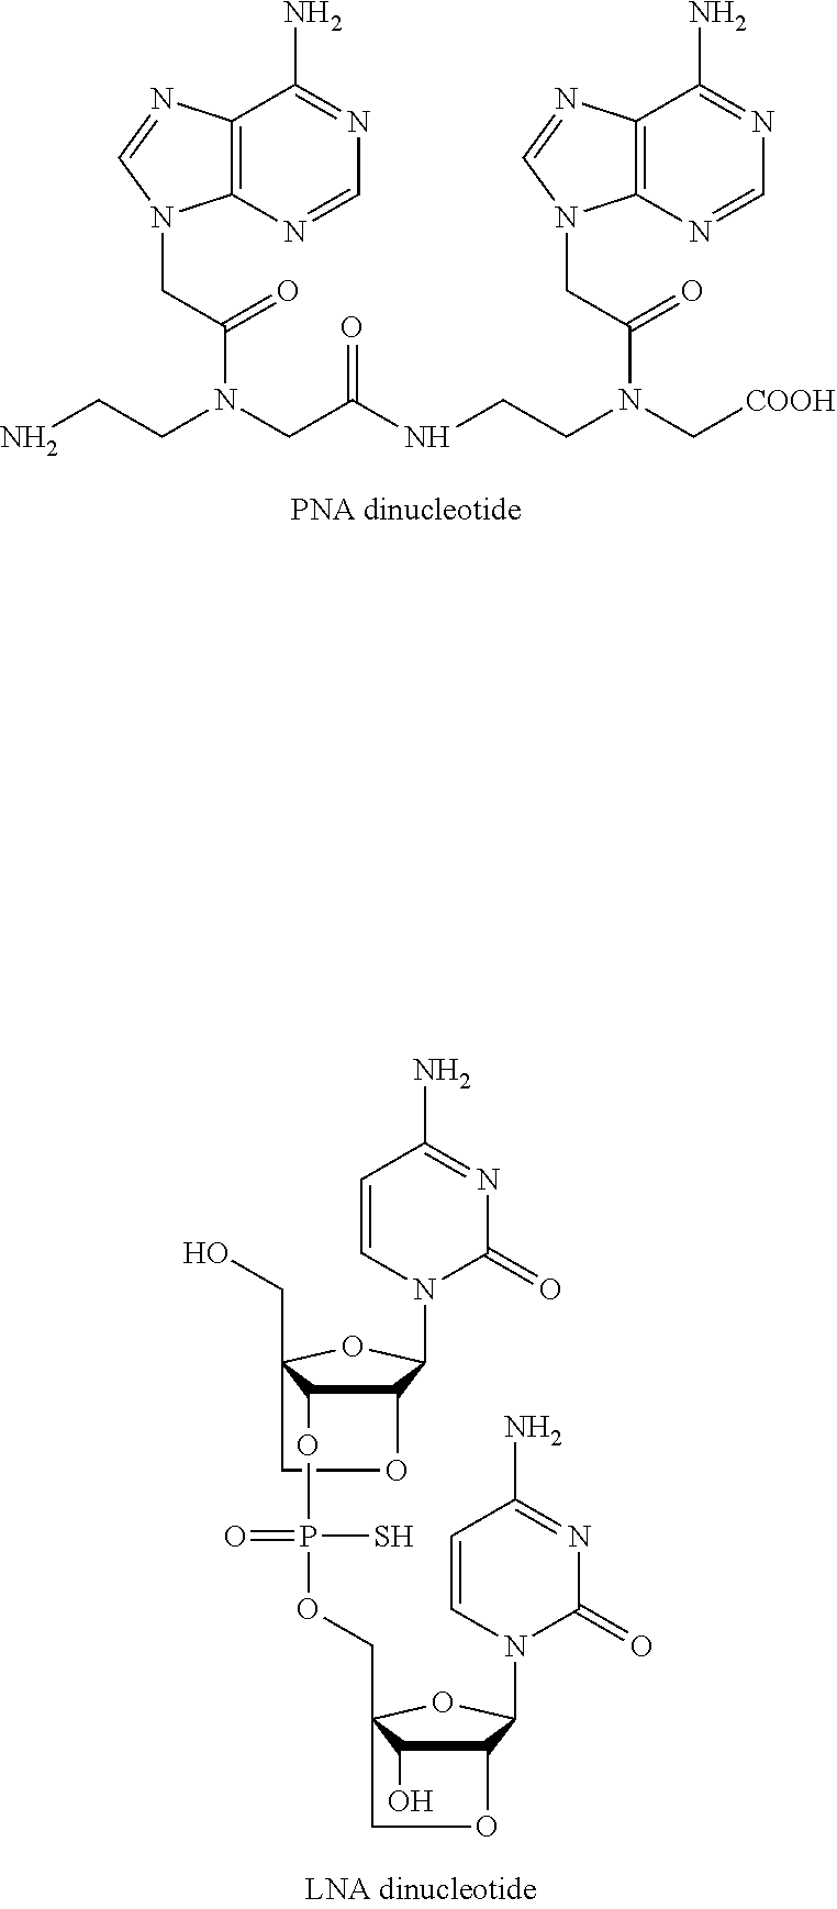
C12=C(N=CN=C1N)N(CC(=O)N(CC(NCCN(C(CN1C3=C(C(N)=NC=N3)N=C1)=O)C[COOH])=O)CCN)C=N2.C12C(OP(=O)(S)OCC34C(O)C(C(N5C(=O)N=C(N)C=C5)O3)OC4)C(CO)(OC1N1C(=O)N=C(N)C=C1)CO2
